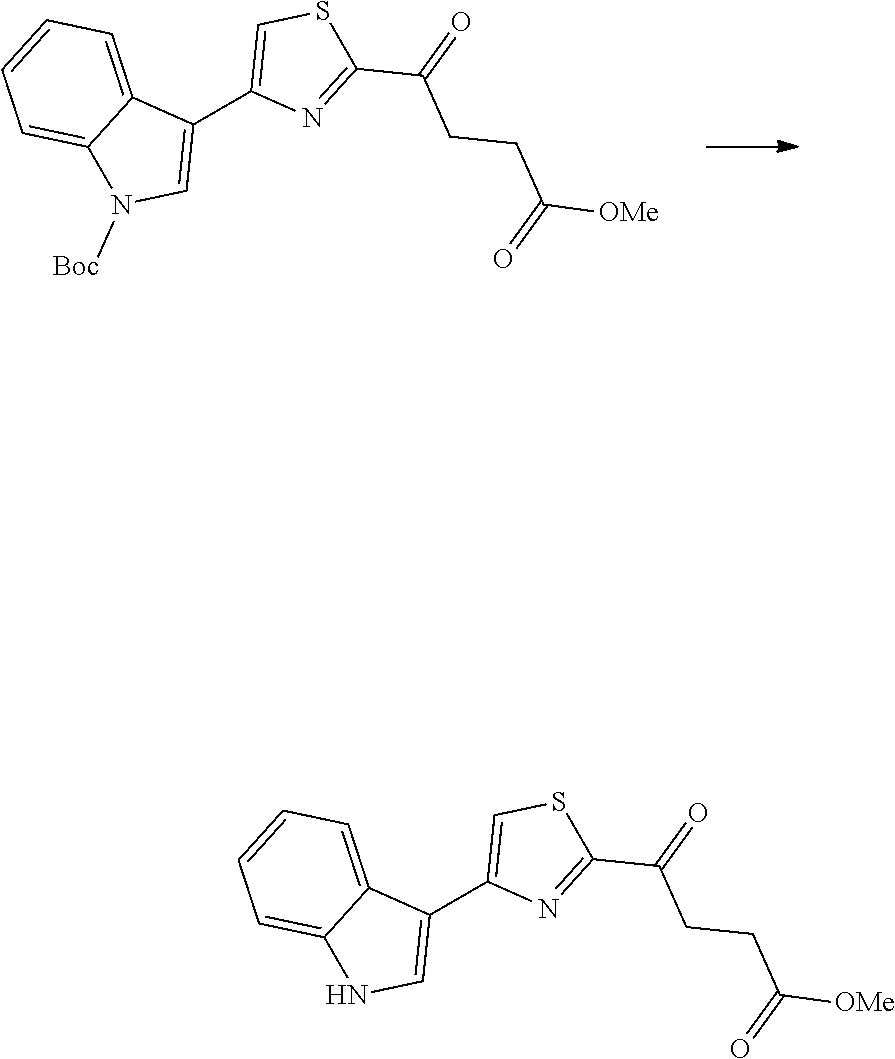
C1(C2=CSC(C(=O)CCC([OMe])=O)=N2)=CN([Boc])C2=CC=CC=C12.C1(C2=CSC(C(=O)CCC([OMe])=O)=N2)=CNC2=CC=CC=C12
